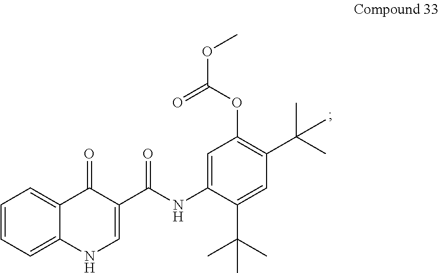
C1=CC=C2C(=C1)C(=O)C(C(NC1=CC(OC(=O)OC)=C(C(C)(C)C)C=C1C(C)(C)C)=O)=CN2
